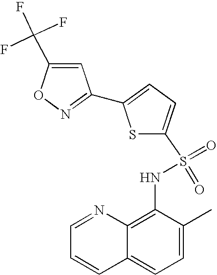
C1=NC2=C(NS(=O)(=O)C3=CC=C(C4=NOC(C(F)(F)F)=C4)S3)C(C)=CC=C2C=C1
